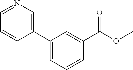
C1(C2=CN=CC=C2)=CC=CC(C(OC)=O)=C1
